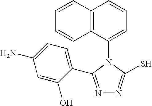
C12=C(C(N3C(S)=NN=C3C3=CC=C(N)C=C3O)=CC=C1)C=CC=C2
